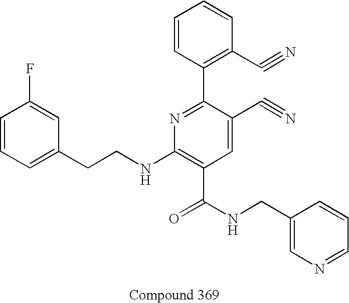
O=C(NCC1=CN=CC=C1)C1=C(NCCC2=CC=CC(F)=C2)N=C(C2=C(C#N)C=CC=C2)C(C#N)=C1
